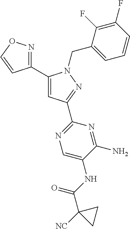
C1(C2=NOC=C2)=CC(C2=NC=C(NC(C3([NC])CC3)=O)C(N)=N2)=NN1CC1=CC=CC(F)=C1F
